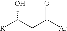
[R]C(CC([Ar])=O)O
